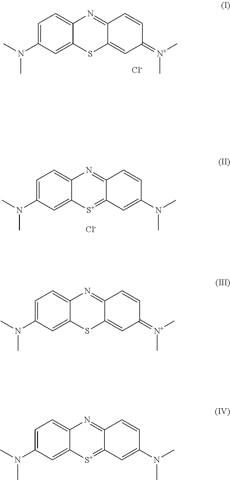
C1=C(N(C)C)C=C2C(=C1)N=C1C(=CC(=[N+](C)C)C=C1)S2.[Cl-].C1=C(N(C)C)C=C2C(=C1)N=C1C(=[S+]2)C=C(N(C)C)C=C1.[Cl-].C1=C(N(C)C)C=C2C(=C1)N=C1C(=CC(=[N+](C)C)C=C1)S2.C1=C(N(C)C)C=C2C(=C1)N=C1C(=[S+]2)C=C(N(C)C)C=C1
